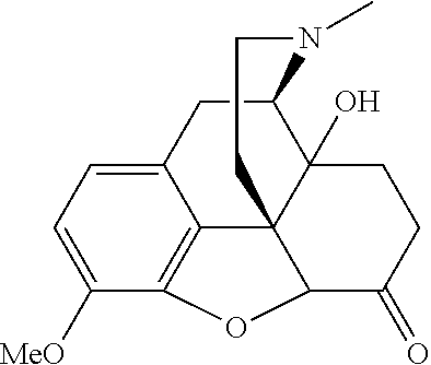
C12CC3=CC=C([MeO])C4=C3C3(C1(O)CCC(=O)C3O4)CCN2C
